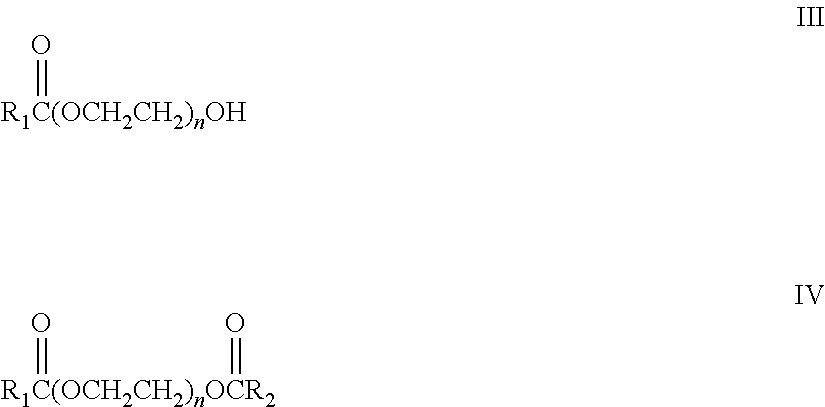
[R1C(OCH2CH2)nOH]=O.[R1C(OCH2CH2)nOCR2](=O)=O
